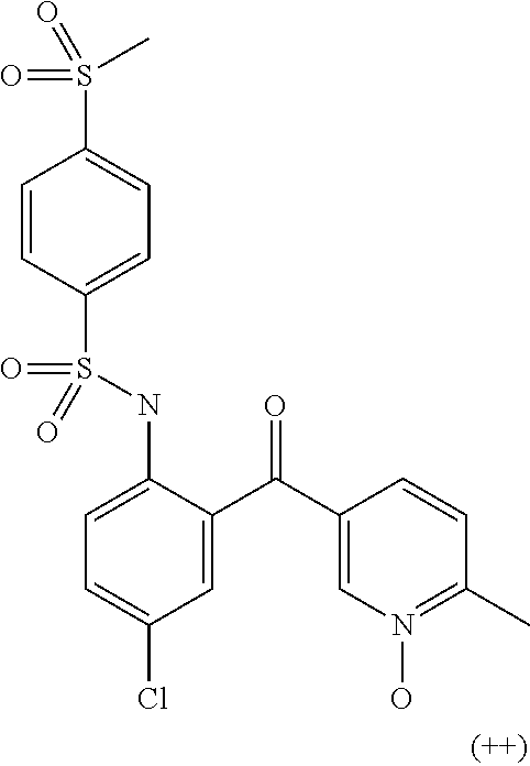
C1=CC(S(NC2=CC=C(Cl)C=C2C(C2=CN(O)=C(C)C=C2)=O)(=O)=O)=CC=C1S(C)(=O)=O
